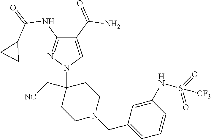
C1(C(=O)N)=CN(C2(C[NC])CCN(CC3=CC=CC(NS(=O)(=O)[CF3])=C3)CC2)N=C1NC(=O)C1CC1
